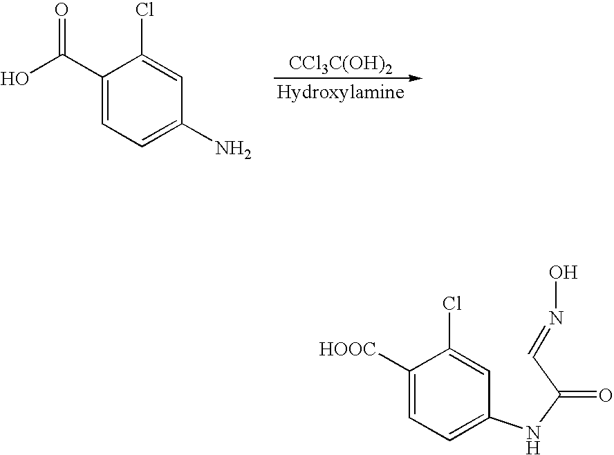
C1(C(O)=O)=CC=C(N)C=C1Cl.[CCl3C(OH)2].C1([HOOC])=CC=C(NC(C=NO)=O)C=C1Cl
